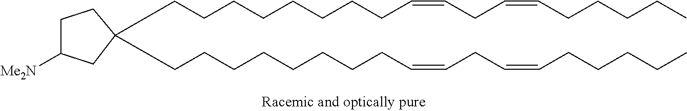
C1([Me2N])CCC(CCCCCCCCC=CCC=CCCCCC)(CCCCCCCCC=CCC=CCCCCC)C1
